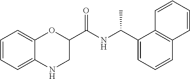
N1CC(C(NC(C2=CC=CC3=C2C=CC=C3)C)=O)OC2=CC=CC=C12
